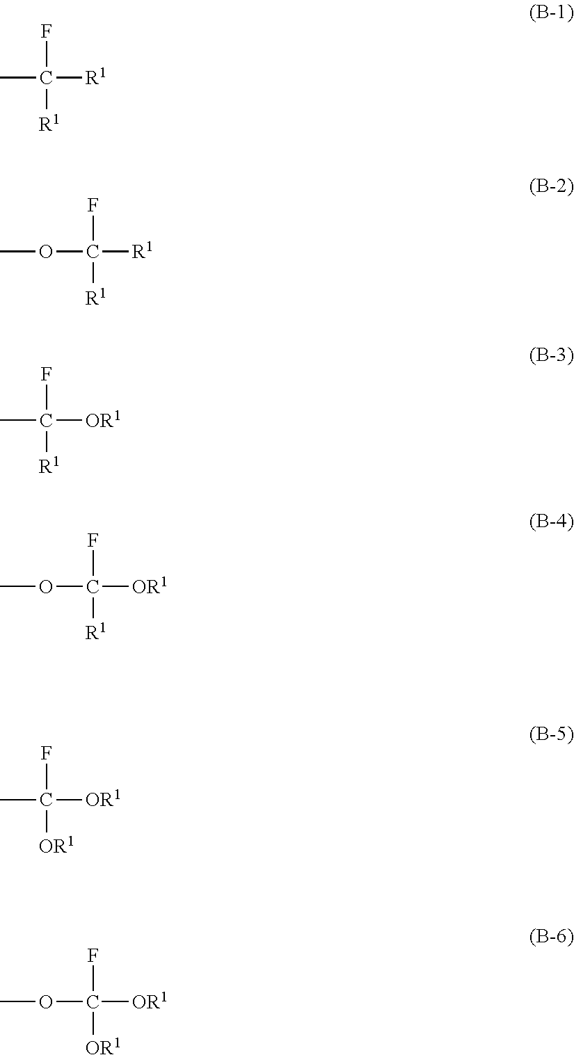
FC([R1])([R1])C.FC([R1])([R1])OC.FC([R1])([OR1])C.FC([R1])([OR1])OC.FC([OR1])([OR1])C.FC([OR1])([OR1])OC
